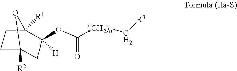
[CH2)n](C(=O)OC1([H])C2([R1])CCC([R2])(O2)C1)C[R3]
